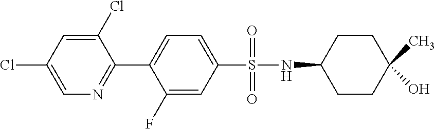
C1(Cl)=CC(Cl)=CN=C1C1=CC=C(S(NC2CCC(C)(O)CC2)(=O)=O)C=C1F
